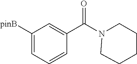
C1([pinB])=CC=CC(C(=O)N2CCCCC2)=C1
